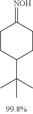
C1CC(=[NOH])CCC1C(C)(C)C
